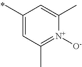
C1(C)=CC(C)=[N+]([O-])C(C)=C1
